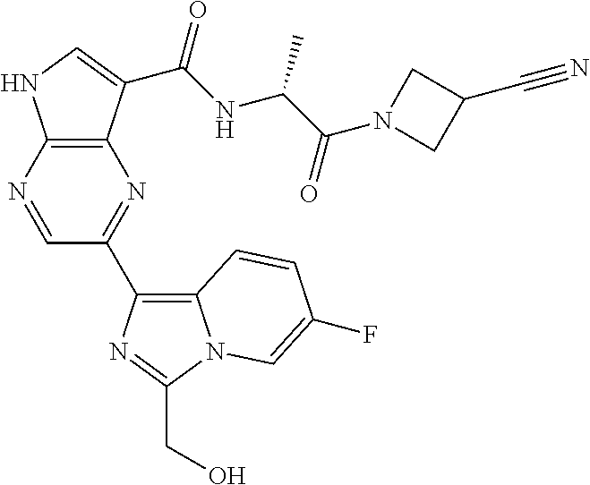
C12=C(N=CC(C3=C4N(C(CO)=N3)C=C(F)C=C4)=N1)NC=C2C(NC(C(N1CC(C#N)C1)=O)C)=O
